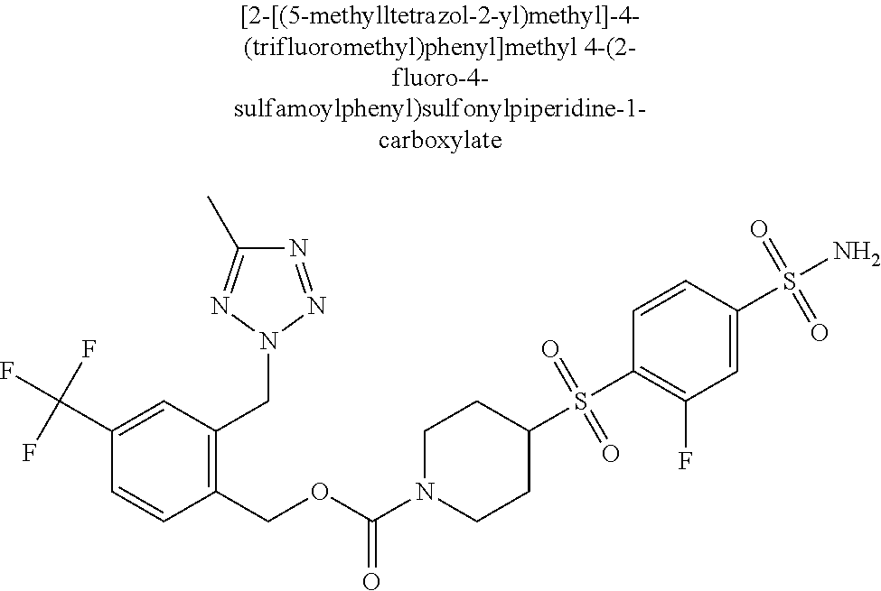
C1(C)=NN(CC2=C(COC(N3CCC(S(C4=C(F)C=C(S(N)(=O)=O)C=C4)(=O)=O)CC3)=O)C=CC(C(F)(F)F)=C2)N=N1
